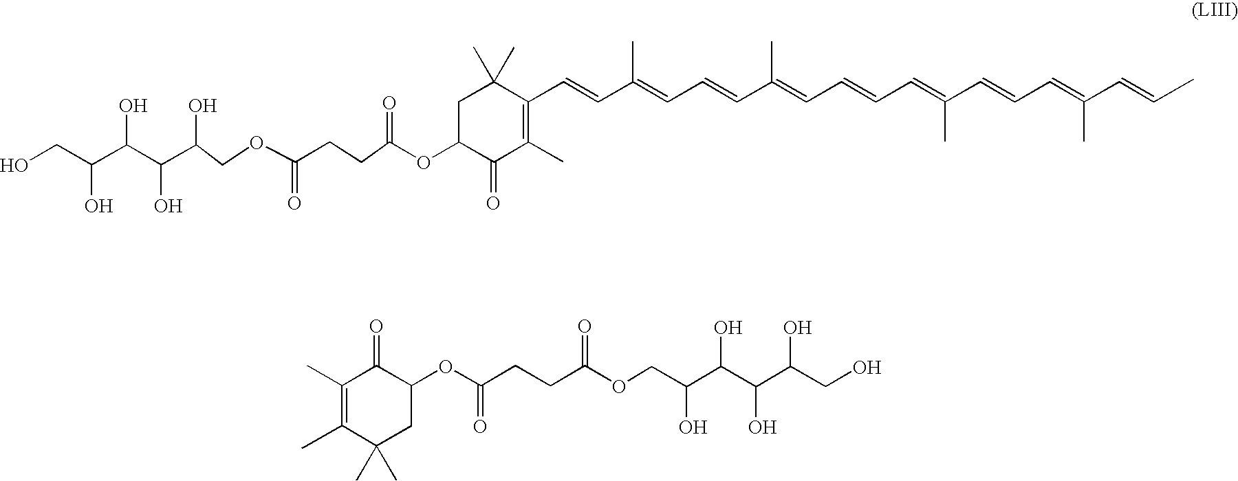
C1(C)=C(C)C(=O)C(OC(CCC(=O)OCC(C(C(C(CO)O)O)O)O)=O)CC1(C)C.C1C(OC(CCC(OCC(C(C(C(CO)O)O)O)O)=O)=O)C(=O)C(C)=C(C=CC(=CC=CC(=CC=CC=C(C=CC=C(C=CC)C)C)C)C)C1(C)C
